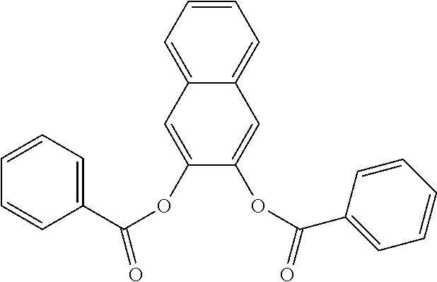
C1(OC(=O)C2=CC=CC=C2)=CC2=CC=CC=C2C=C1OC(=O)C1=CC=CC=C1
